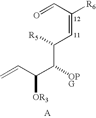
C=CC(C([OPG])C(C=C(C=O)[R6])[R5])[OR3]
